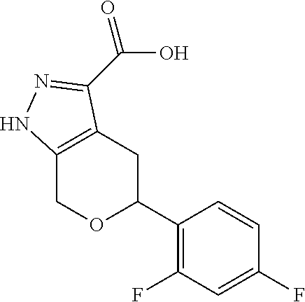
C12=C(CC(C3=C(F)C=C(F)C=C3)OC1)C(C(O)=O)=NN2
